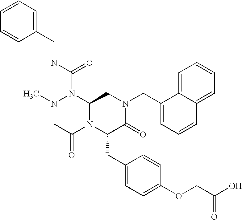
N1(C(NCC2=CC=CC=C2)=O)N(C)CC(=O)N2C1CN(CC1=CC=CC3=CC=CC=C13)C(=O)C2CC1=CC=C(OCC(O)=O)C=C1
